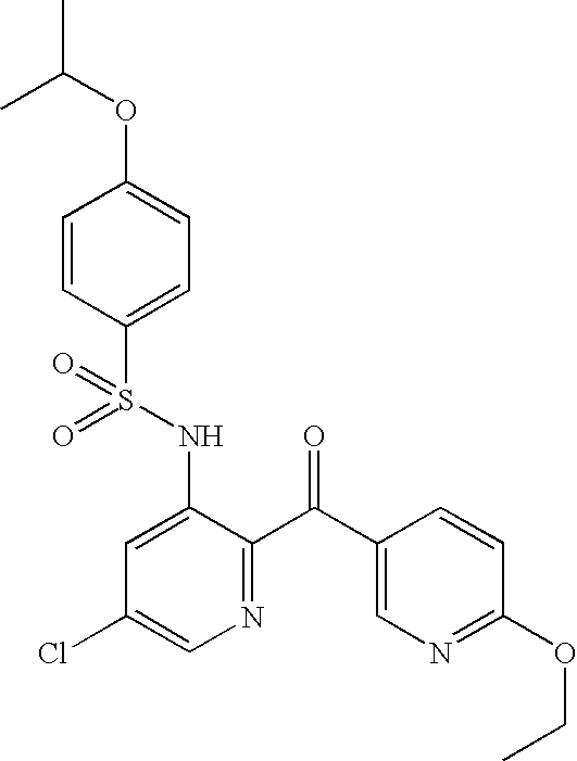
O=S(NC1=CC(Cl)=CN=C1C(C1=CN=C(OCC)C=C1)=O)(=O)C1=CC=C(OC(C)C)C=C1
